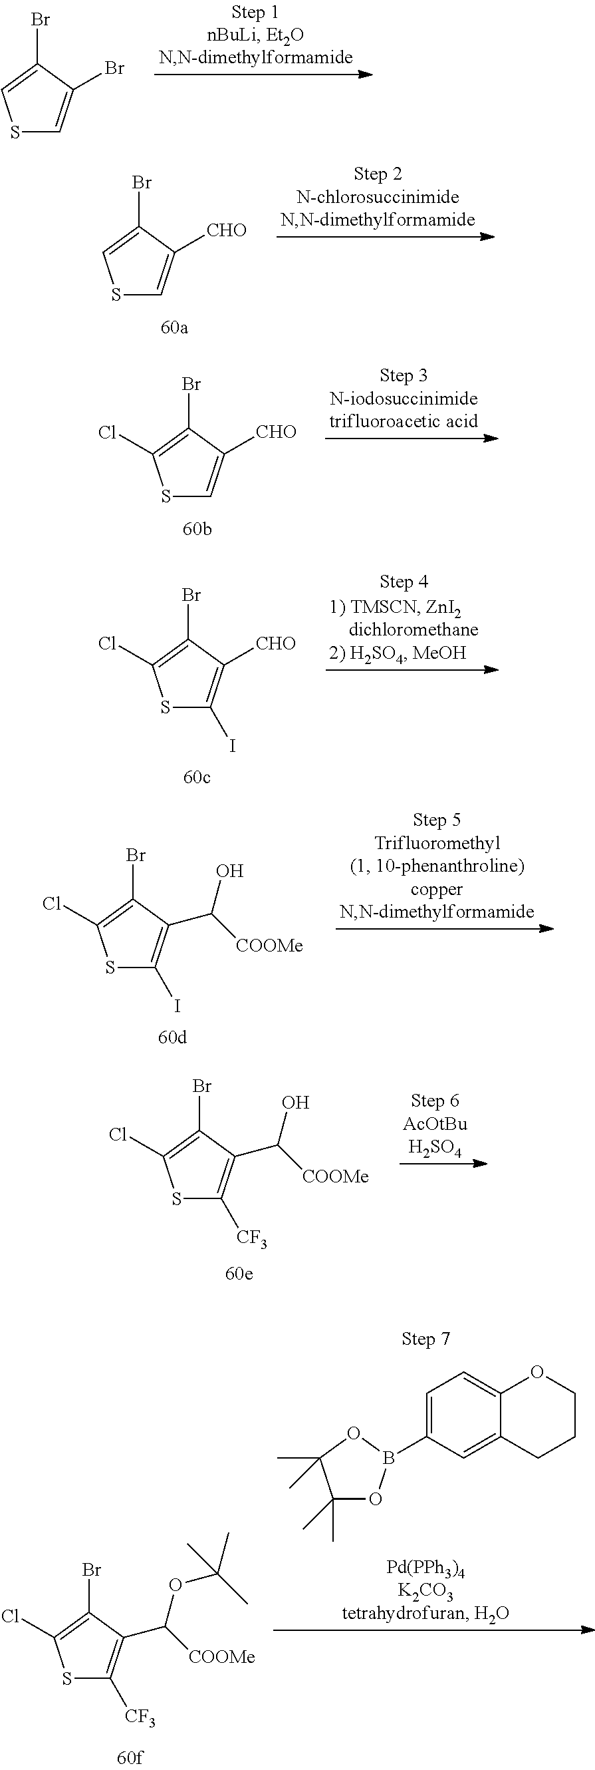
S1C=C(Br)C(Br)=C1.S1C=C([CHO])C(Br)=C1.S1C=C([CHO])C(Br)=C1Cl.S1C(I)=C([CHO])C(Br)=C1Cl.S1C(I)=C(C([COOMe])O)C(Br)=C1Cl.S1C([CF3])=C(C([COOMe])O)C(Br)=C1Cl.C1=C(B2OC(C)(C)C(C)(C)O2)C=C2C(=C1)OCCC2.S1C([CF3])=C(C([COOMe])OC(C)(C)C)C(Br)=C1Cl
